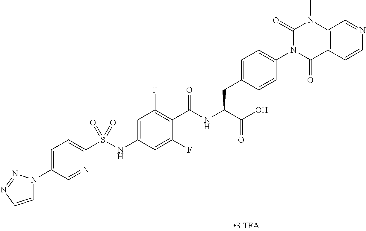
C12=C(C=CN=C1)C(=O)N(C1=CC=C(CC(C(=O)O)NC(=O)C3=C(F)C=C(NS(C4=CC=C(N5C=CN=N5)C=N4)(=O)=O)C=C3F)C=C1)C(=O)N2C
